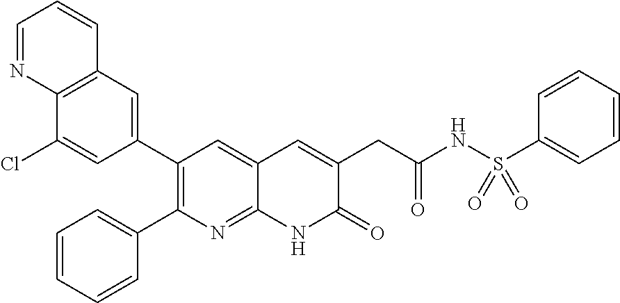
C12=C(C=C(C3=C(C4=CC=CC=C4)N=C4C(=C3)C=C(CC(NS(C3=CC=CC=C3)(=O)=O)=O)C(=O)N4)C=C1Cl)C=CC=N2
